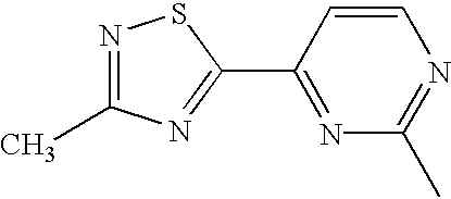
C1(C2=NC(C)=NS2)=NC(C)=NC=C1
